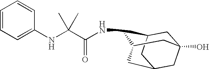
N(C1C2CC3(O)CC(CC1C3)C2)C(C(NC1=CC=CC=C1)(C)C)=O
